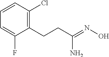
NC(=NO)CCC1=C(Cl)C=CC=C1F
